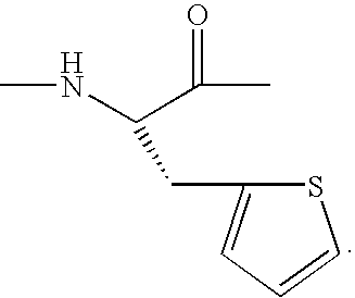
N(C(C(C)=O)CC1=CC=CS1)C
